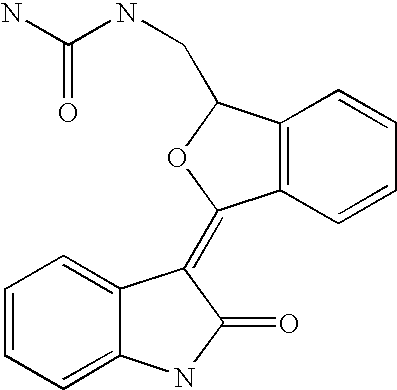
C12=C(C=CC=C1)C(CNC(N)=O)OC2=C1C2=CC=CC=C2NC1=O
